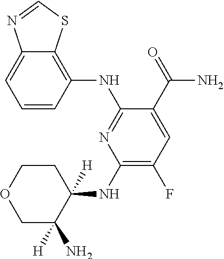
C1=CC(NC2=NC(NC3([H])CCOCC3(N)[H])=C(F)C=C2C(=O)N)=C2C(=C1)N=CS2
